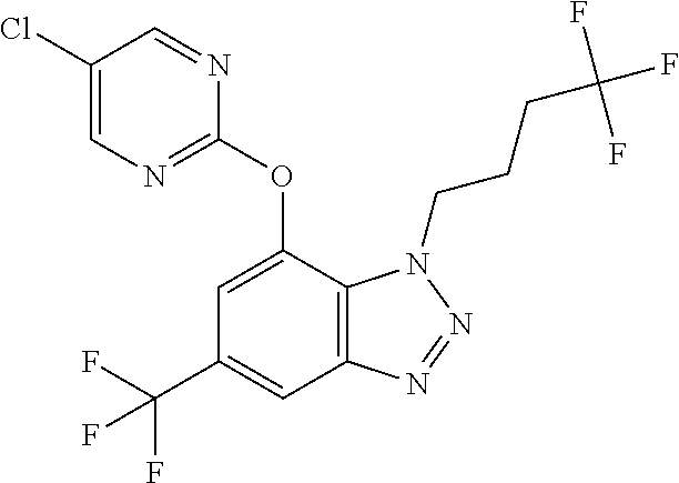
C1=C(Cl)C=NC(OC2=CC(C(F)(F)F)=CC3=C2N(CCCC(F)(F)F)N=N3)=N1
